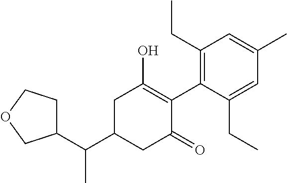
C(C1CC(=O)C(C2=C(CC)C=C(C)C=C2CC)=C(O)C1)(C)C1CCOC1
